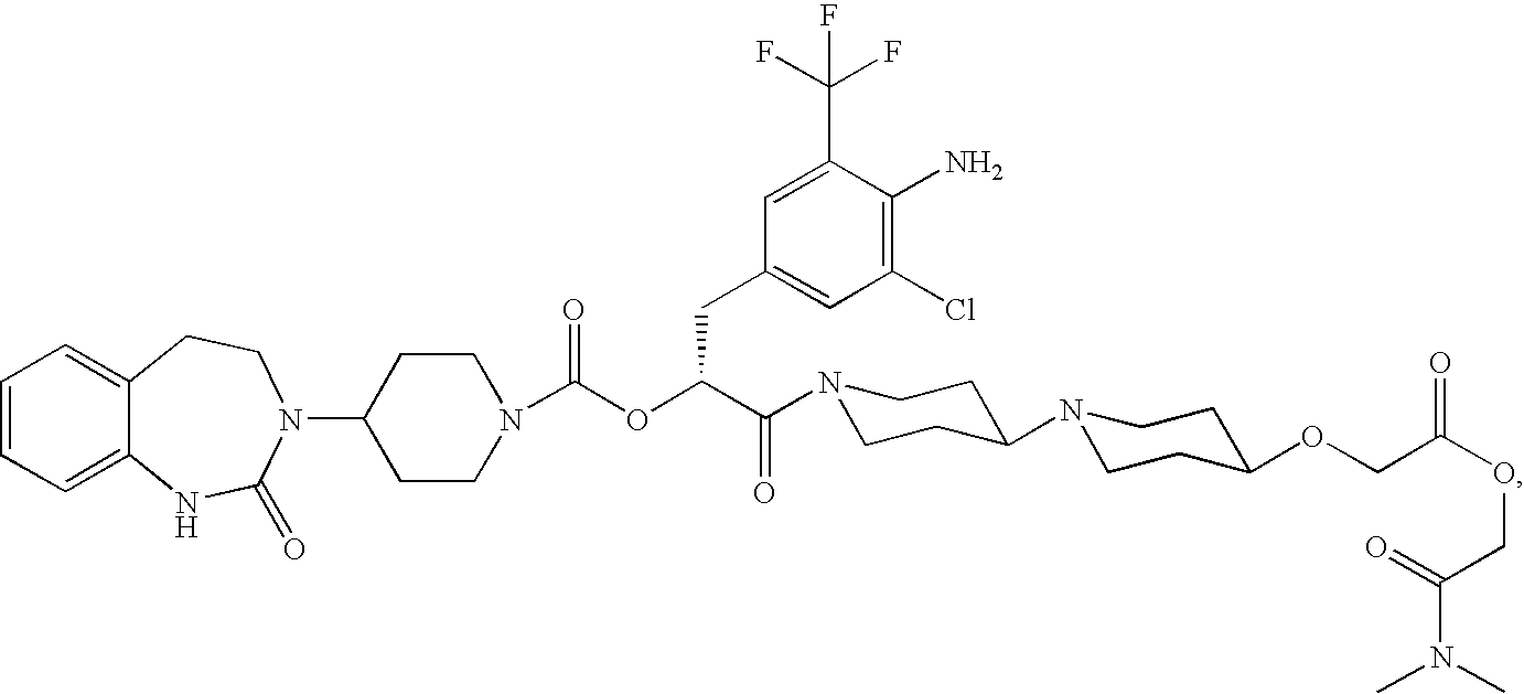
C1=CC=C2C(=C1)CCN(C1CCN(C(OC(C(=O)N3CCC(N4CCC(OCC(OCC(N(C)C)=O)=O)CC4)CC3)CC3=CC(Cl)=C(N)C(C(F)(F)F)=C3)=O)CC1)C(=O)N2
